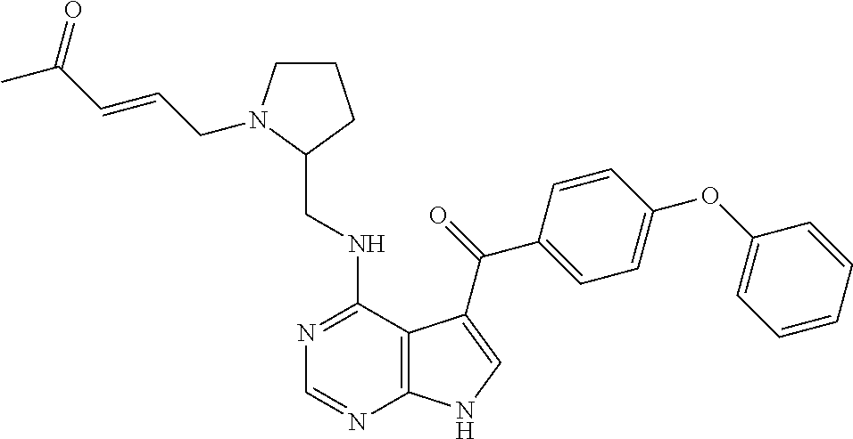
C1=CC=CC(OC2=CC=C(C(=O)C3=CNC4=C3C(NCC3CCCN3CC=CC(C)=O)=NC=N4)C=C2)=C1
